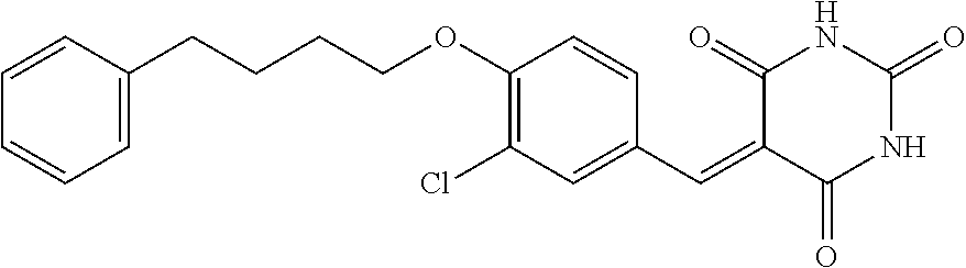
C(CCCOC1=C(Cl)C=C(C=C2C(=O)NC(=O)NC2=O)C=C1)C1=CC=CC=C1
